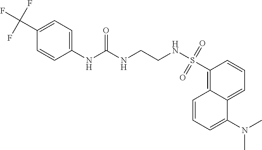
C12=CC=CC(S(NCCNC(NC3=CC=C(C(F)(F)F)C=C3)=O)(=O)=O)=C1C=CC=C2N(C)C
